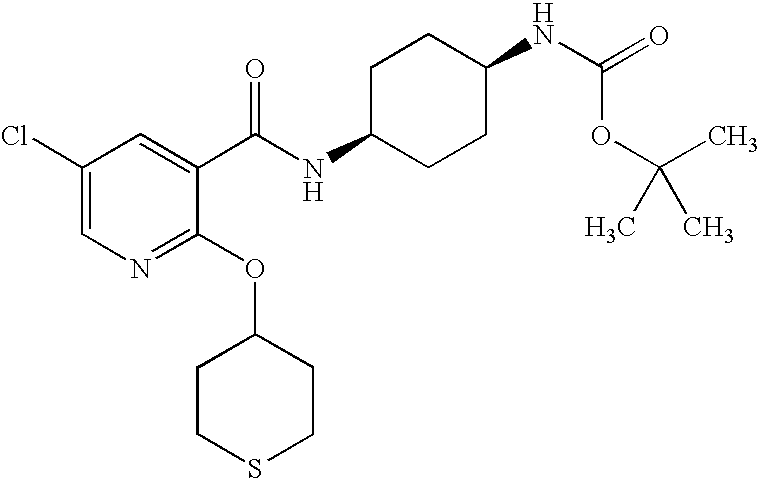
C1C(NC(C2=CC(Cl)=CN=C2OC2CCSCC2)=O)CCC(NC(OC(C)(C)C)=O)C1
